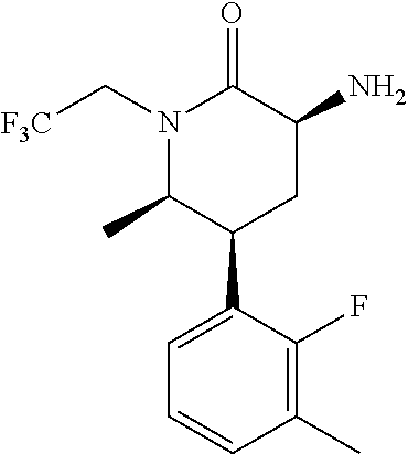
[F3C]CN1C(C)C(C2=CC=CC(C)=C2F)CC(N)C1=O
